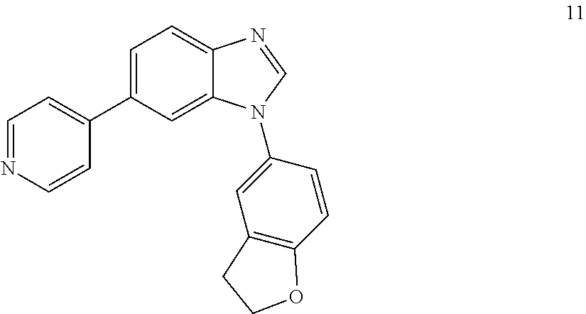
C1=NC=CC(C2=CC=C3C(=C2)N(C2=CC4=C(C=C2)OCC4)C=N3)=C1
